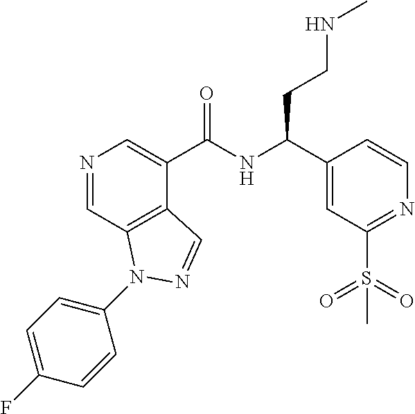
N1=CC2=C(C(C(NC(C3=CC(S(=O)(=O)C)=NC=C3)CCNC)=O)=C1)C=NN2C1=CC=C(F)C=C1
